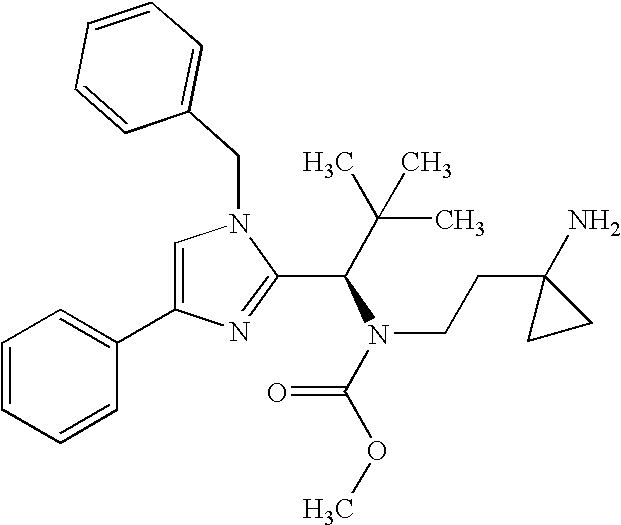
C1=C(C2=CC=CC=C2)N=C(C(N(C(OC)=O)CCC2(N)CC2)C(C)(C)C)N1CC1=CC=CC=C1
